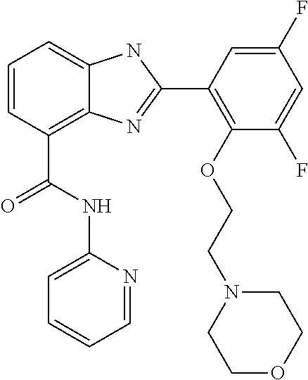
C1=CC(C(NC2=CC=CC=N2)=O)=C2C(=C1)NC(C1=C(OCCN3CCOCC3)C(F)=CC(F)=C1)=N2
